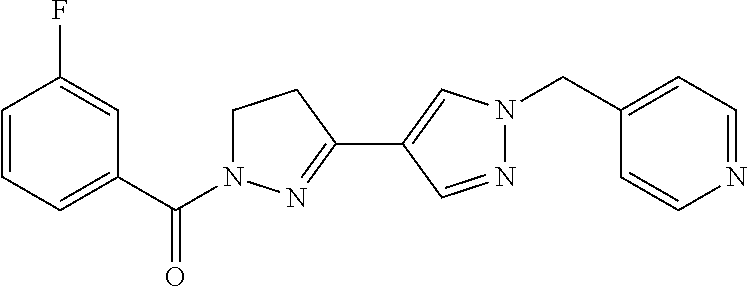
C1=CC=C(C(=O)N2CCC(C3=CN(CC4=CC=NC=C4)N=C3)=N2)C=C1F
